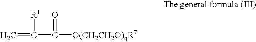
C=C(C(=O)[O(CH2CH2O)qR7])[R1]
